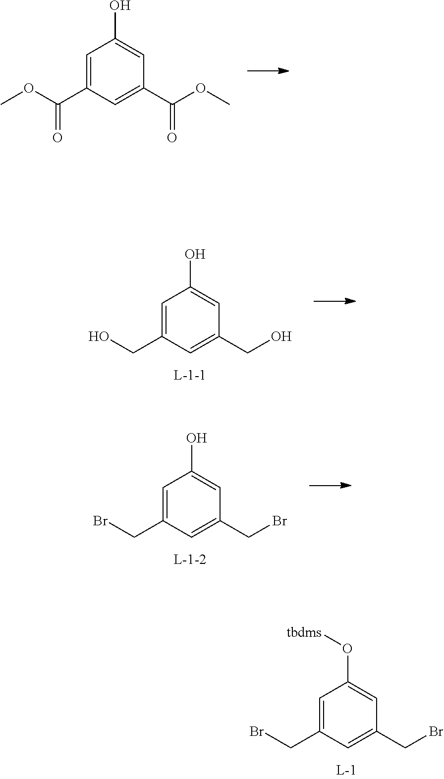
C1=C(C(OC)=O)C=C(C(OC)=O)C=C1O.C1=C(CBr)C=C(CBr)C=C1O[tbdms].C1=C(CO)C=C(CO)C=C1O.C1=C(CBr)C=C(CBr)C=C1O
